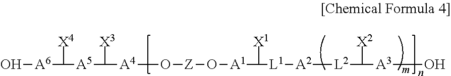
O[A6]C([X4])[A5]C([X3])[A4]O[Z]O[A1]C([X1])[L1][A2][L2]C([X2])[A3]O
